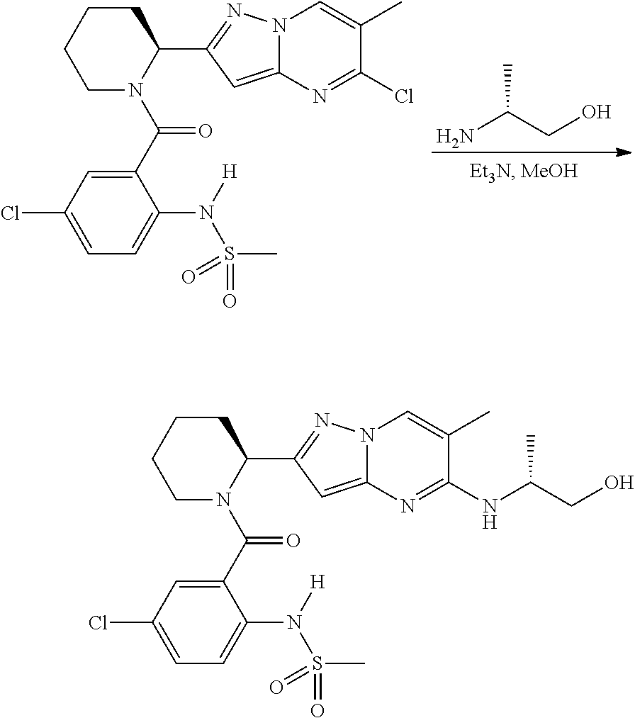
NC(CO)C.C1N(C(C2=CC(Cl)=CC=C2N([H])S(C)(=O)=O)=O)C(C2=NN3C(=C2)N=C(Cl)C(C)=C3)CCC1.C1N(C(C2=CC(Cl)=CC=C2N([H])S(C)(=O)=O)=O)C(C2=NN3C(=C2)N=C(NC(CO)C)C(C)=C3)CCC1
